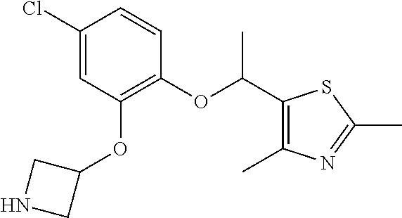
C1(Cl)=CC(OC2CNC2)=C(OC(C)C2=C(C)N=C(C)S2)C=C1
